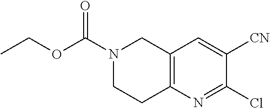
C1CC2=C(CN1C(OCC)=O)C=C([CN])C(Cl)=N2
